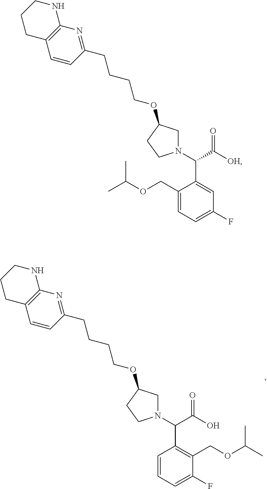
C1(COC(C)C)=CC=C(F)C=C1C(N1CC(OCCCCC2=NC3=C(C=C2)CCCN3)CC1)C([OH])=O.C1=CC=C(F)C(COC(C)C)=C1C(N1CC(OCCCCC2=NC3=C(C=C2)CCCN3)CC1)C(O)=O
